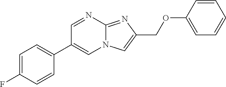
C1=NC2=NC(COC3=CC=CC=C3)=CN2C=C1C1=CC=C(F)C=C1
